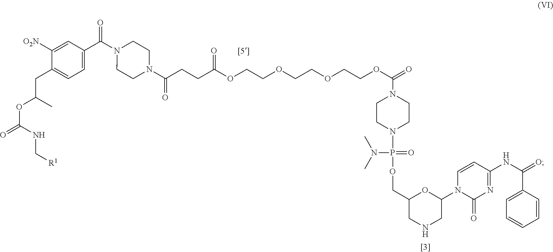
C1=C(C(N2CCN(C(CCC(OCCOCCOCCOC(=O)N3CCN(P(OCC4CNCC(N5C=CC(NC(C6=CC=CC=C6)=O)=NC5=O)O4)(=O)N(C)C)CC3)=O)=O)CC2)=O)C=C([O2N])C(CC(OC(=O)NC[R1])C)=C1
